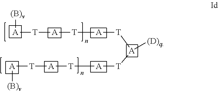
[A]([T][A][T][A][T][A]([T][A][T][A][T][A][(B)v])[(D)q])[(B)v]
